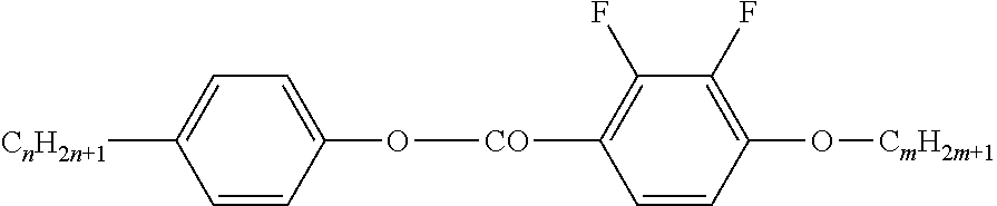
C1=CC(O[CO]C2=C(F)C(F)=C(O[CmH2m+1])C=C2)=CC=C1[CnH2n+1]
